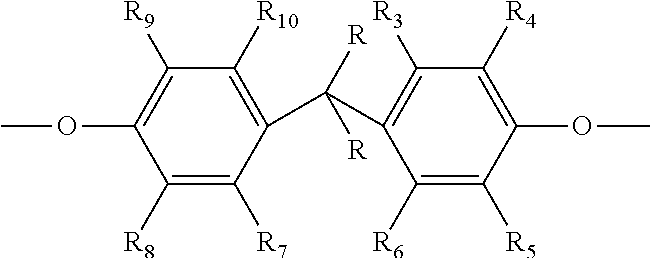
C1([R10])=C(C(C2=C([R3])C([R4])=C(OC)C([R5])=C2[R6])([R])[R])C([R7])=C([R8])C(OC)=C1[R9]
